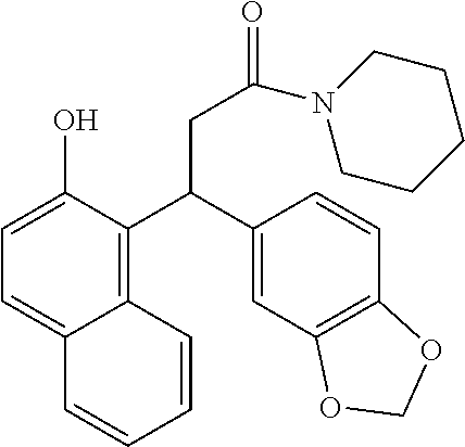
C1=C(O)C(C(C2=CC3=C(C=C2)OCO3)CC(=O)N2CCCCC2)=C2C(=C1)C=CC=C2
